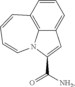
C12=CC=CC3=C1N(C(C(=O)[NH2])=C2)C=CC=C3
